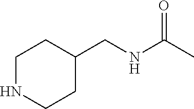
C1NCCC(CNC(C)=O)C1
